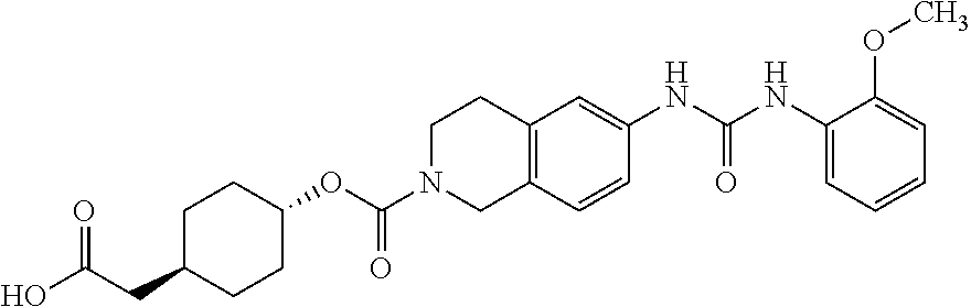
C1(NC(NC2=CC3=C(C=C2)CN(C(OC2CCC(CC(=O)O)CC2)=O)CC3)=O)=CC=CC=C1OC
